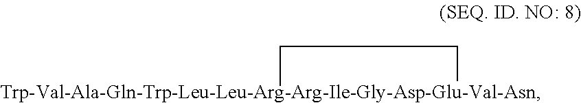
[Trp-Val-Ala-Gln-Trp-Leu-Leu-Arg-Arg-Ile-Gly-Asp-Glu-Val-Asn]1CC1
